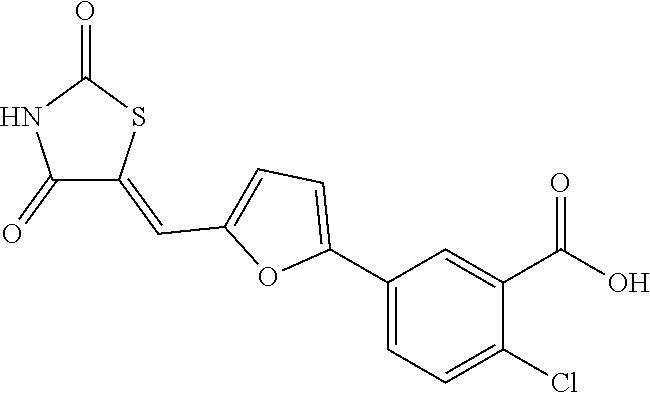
C1(=O)C(=CC2=CC=C(C3=CC=C(Cl)C(C(=O)O)=C3)O2)SC(=O)N1
